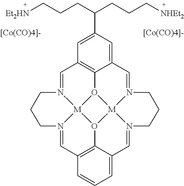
C1=N2[M]34O5C6=C1C=C(C(CCC[Et2HN])CCC[NHEt2])C=C6C=N1[M]56O3C3=C(C=N4CCC2)C=CC=C3C=N6CCC1.[[Co(CO)4]-].[[Co(CO)4]-]
